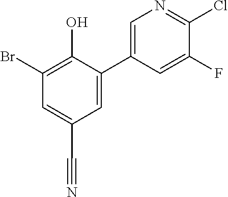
C1(C2=CN=C(Cl)C(F)=C2)=CC(C#N)=CC(Br)=C1O
